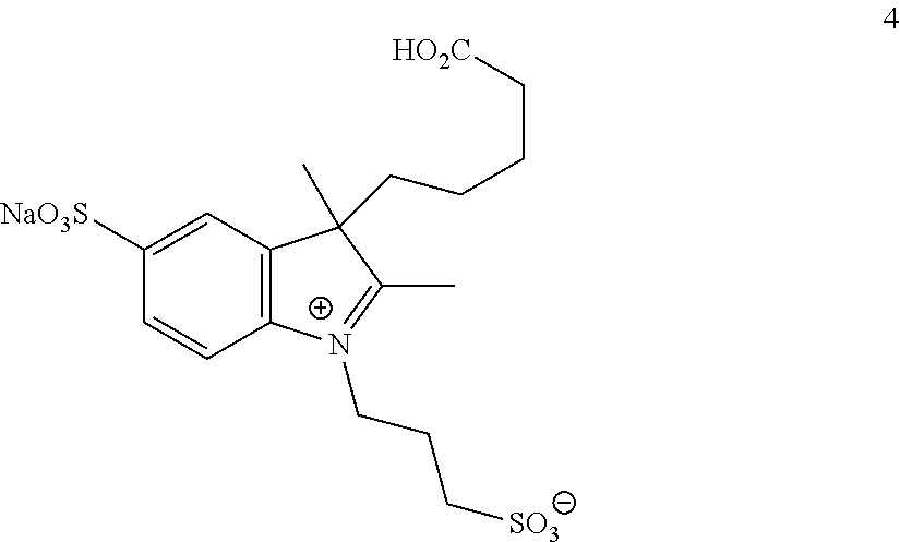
C12=C(C=C([NaO3S])C=C1)C(C)(CCCC[HO2C])C(C)=[N+]2CCC[SO3]
